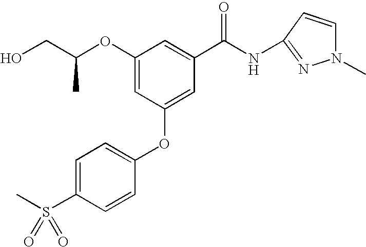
O(C1=CC(OC2=CC=C(S(C)(=O)=O)C=C2)=CC(C(NC2=NN(C)C=C2)=O)=C1)C(CO)C
